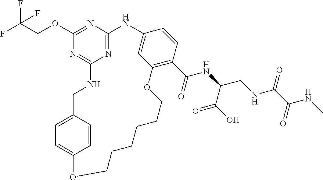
FC(COC1=NC2=NC(=N1)NCC1=CC=C(C=C1)OCCCCCCOC1=C(C(=O)NC(CNC(C(=O)NC)=O)C(O)=O)C=CC(=C1)N2)(F)F
